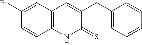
C1(Br)=CC2=C(C=C1)NC(=S)C(CC1=CC=CC=C1)=C2
